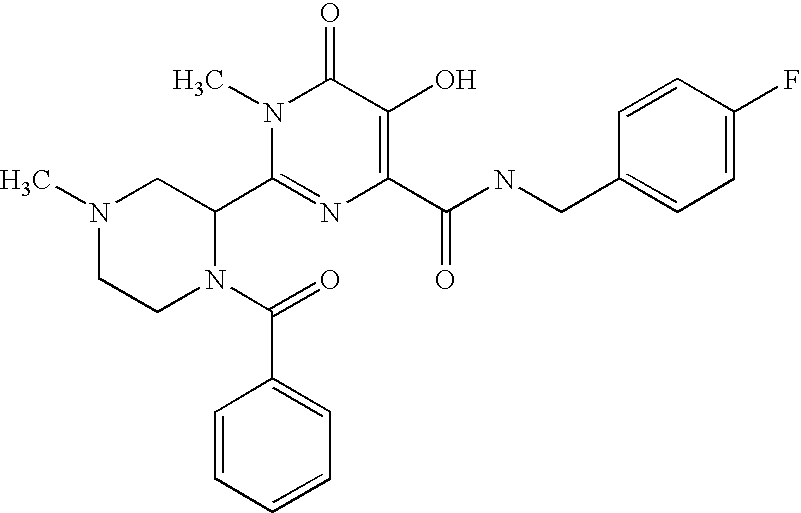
C1(C2CN(C)CCN2C(=O)C2=CC=CC=C2)=NC(C(NCC2=CC=C(F)C=C2)=O)=C(O)C(=O)N1C
